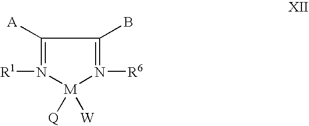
C1(B)=N([R6])[M]([Q])([W])N([R1])=C1[A]
